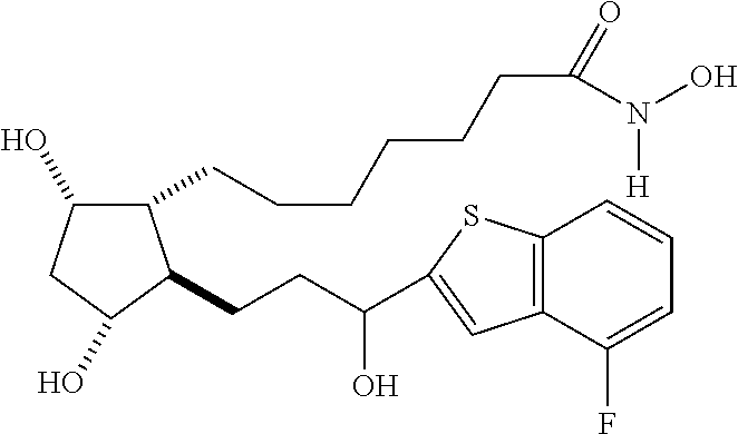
C1(CCCCCCC(=O)N(O)[H])C(O)CC(O)C1CCC(O)C1=CC2=C(S1)C=CC=C2F
